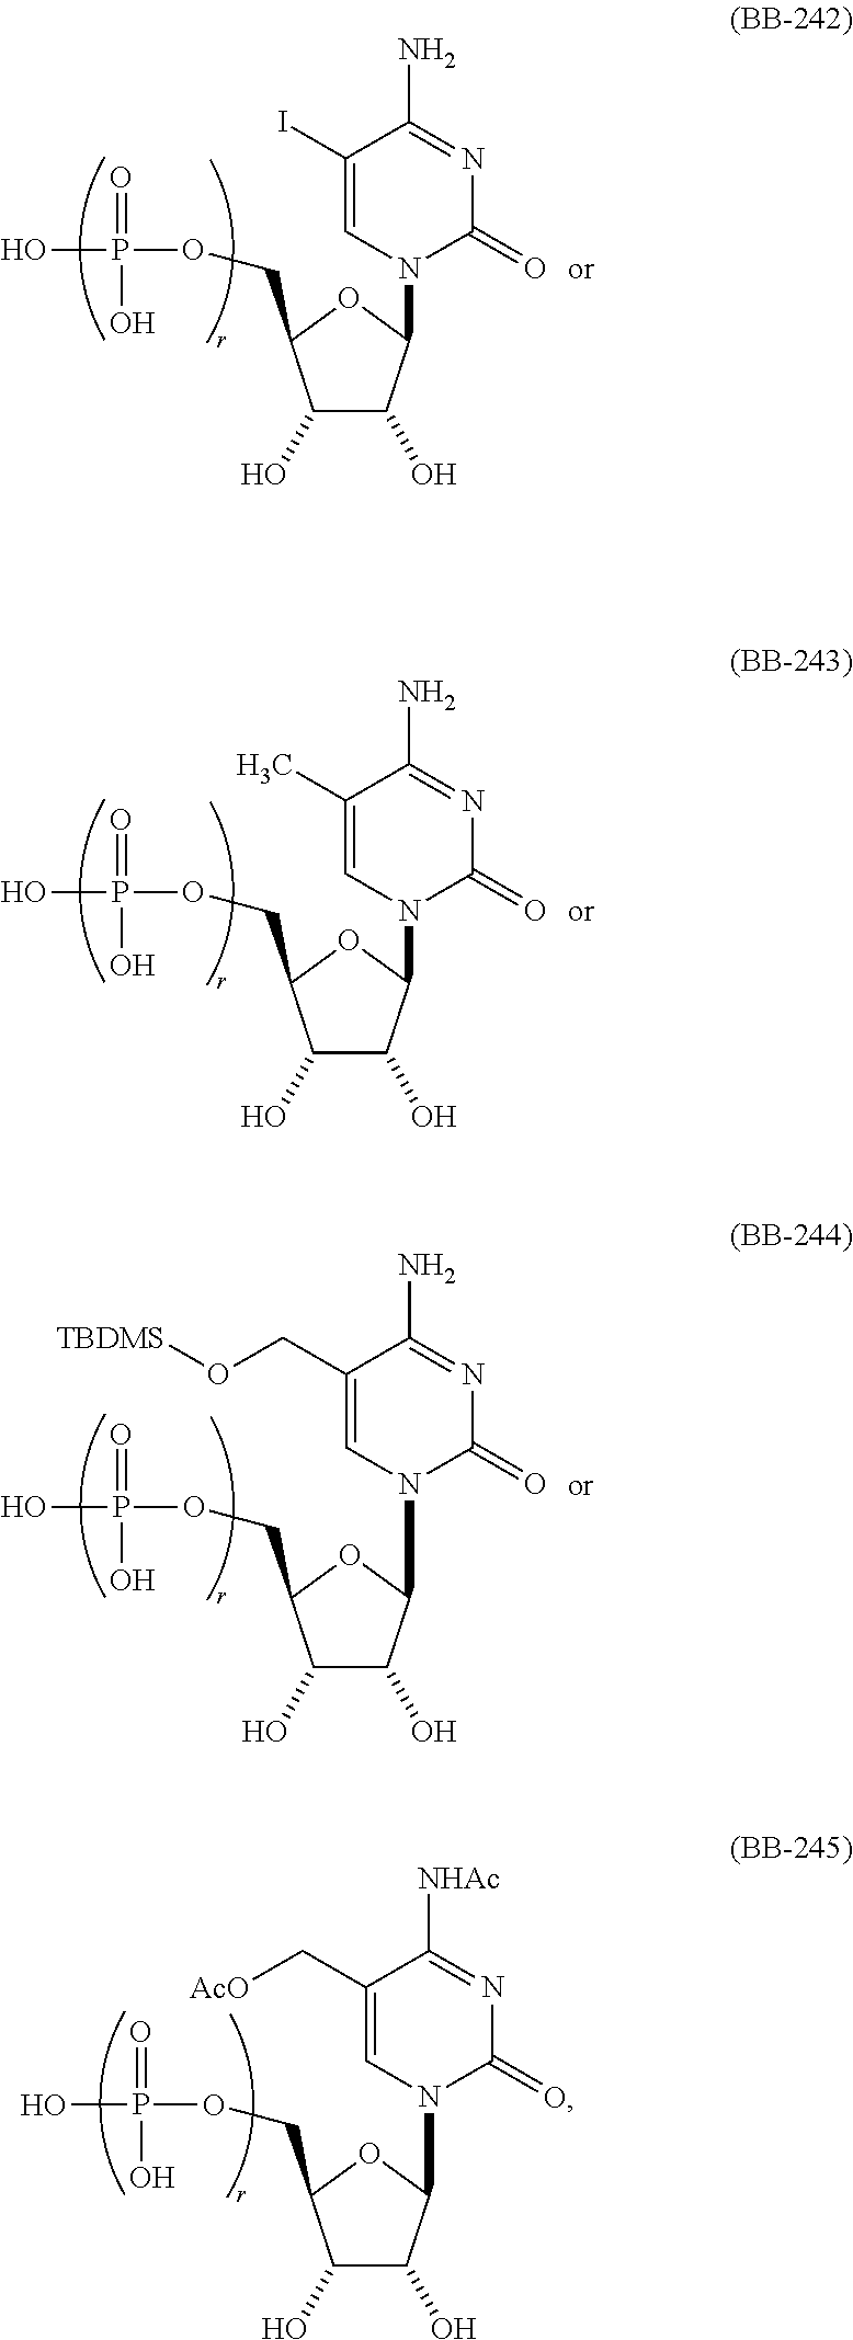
OC1C(O)C(COP(O)(=O)O)OC1N1C(=O)N=C(N)C(I)=C1.OC1C(O)C(COP(O)(=O)O)OC1N1C(=O)N=C(N)C(C)=C1.OC1C(O)C(COP(O)(=O)O)OC1N1C(=O)N=C(N)C(CO[TBDMS])=C1.OC1C(O)C(COP(O)(=O)O)OC1N1C(=O)N=C([NHAc])C(C[AcO])=C1
